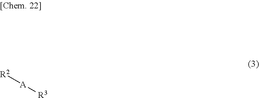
[R2][A][R3]
